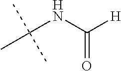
C(NC([H])=O)(C)(C)C
